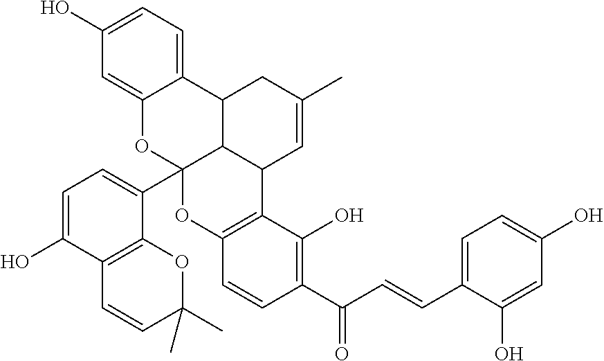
C12=CC=C(O)C=C1OC1(C3=CC=C(O)C4=C3OC(C)(C)C=C4)C3C2CC(C)=CC3C2=C(O1)C=CC(C(C=CC1=CC=C(O)C=C1O)=O)=C2O
